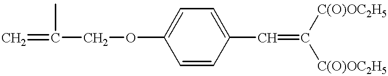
C=C(C)COC1=CC=C(C=C([C(O)OC2H5])[C(O)OC2H5])C=C1
